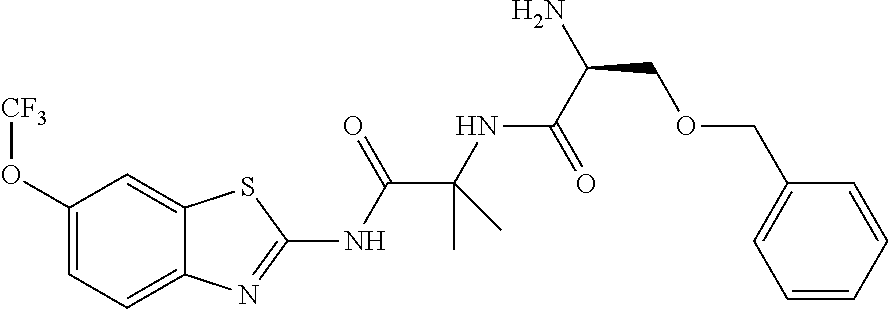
C1(O[CF3])=CC=C2C(=C1)SC(NC(C(NC(C(N)COCC1=CC=CC=C1)=O)(C)C)=O)=N2
